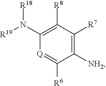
C1([NH2])=C([R7])C([R8])=C(N([R19])[R18])[Q]=C1[R6]
